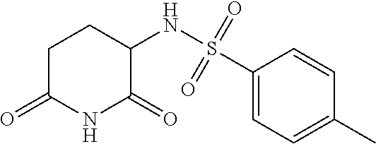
C1C(=O)NC(=O)C(NS(C2=CC=C(C)C=C2)(=O)=O)C1
